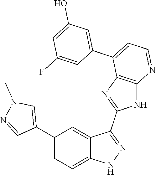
C1(C2=CC=C3C(=C2)C(C2=NC4=C(N2)N=CC=C4C2=CC(O)=CC(F)=C2)=NN3)=CN(C)N=C1
